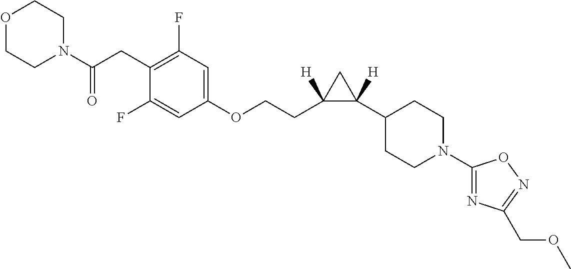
N1(C(CC2=C(F)C=C(OCCC3([H])C(C4CCN(C5=NC(COC)=NO5)CC4)([H])C3)C=C2F)=O)CCOCC1
